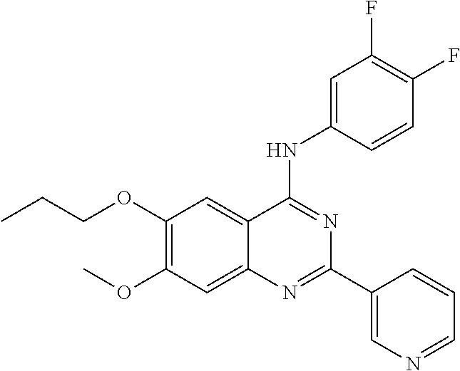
C(COC1=C(OC)C=C2C(=C1)C(NC1=CC(F)=C(F)C=C1)=NC(C1=CN=CC=C1)=N2)C
